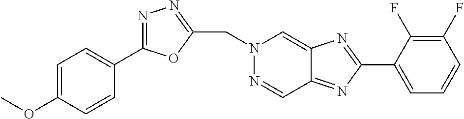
C(N1N=CC2=NC(C3=CC=CC(F)=C3F)=NC2=C1)C1=NN=C(C2=CC=C(OC)C=C2)O1
